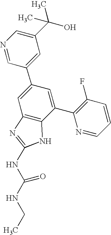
N1=CC(C2=CC3=C(C(C4=C(F)C=CC=N4)=C2)NC(NC(NCC)=O)=N3)=CC(C(O)(C)C)=C1
